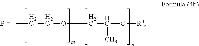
CCCOCC(O[R4])C
